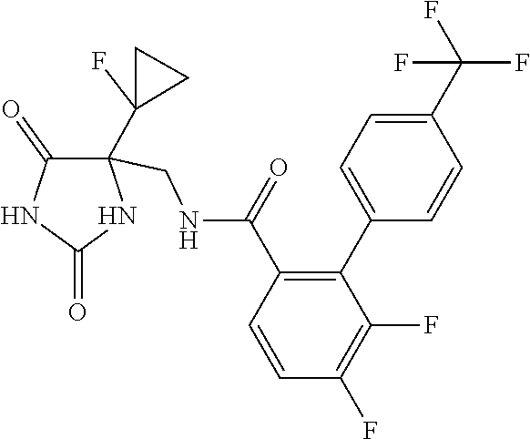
C1=CC(F)=C(F)C(C2=CC=C(C(F)(F)F)C=C2)=C1C(=O)NCC1(C2(F)CC2)C(=O)NC(=O)N1
